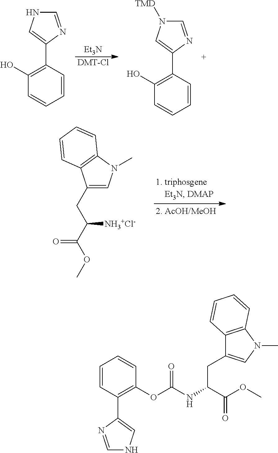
C1=CC=CC(C2=CNC=N2)=C1O.[Et3N].[DMT-Cl].C1=CC=CC(C2=CN([TMD])C=N2)=C1O.C1(CC(C(OC)=O)[NH3+Cl-])=CN(C)C2=C1C=CC=C2.C1=NC(C2=C(OC(NC(C(OC)=O)CC3=CN(C)C4=C3C=CC=C4)=O)C=CC=C2)=CN1
